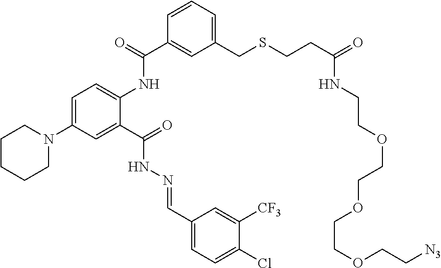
C1(C(=O)NC2=CC=C(N3CCCCC3)C=C2C(=O)NN=CC2=CC=C(Cl)C([CF3])=C2)=CC(CSCCC(=O)NCCOCCOCCOCC[N3])=CC=C1
